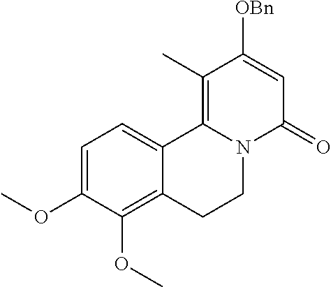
C1=C(OC)C(OC)=C2C(=C1)C1=C(C)C([OBn])=CC(=O)N1CC2
